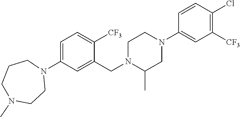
C1=C(N2CCCN(C)CC2)C=C(CN2CCN(C3=CC([CF3])=C(Cl)C=C3)CC2C)C([CF3])=C1
